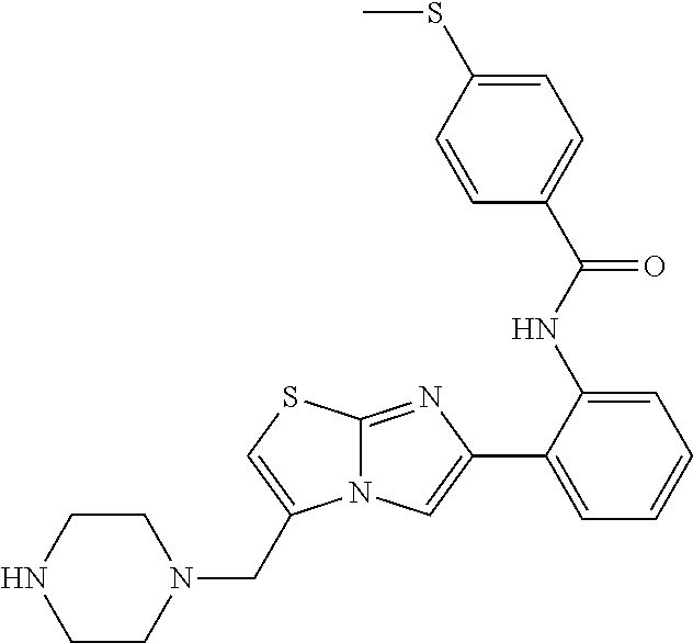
C12=NC(C3=CC=CC=C3NC(C3=CC=C(SC)C=C3)=O)=CN1C(CN1CCNCC1)=CS2
